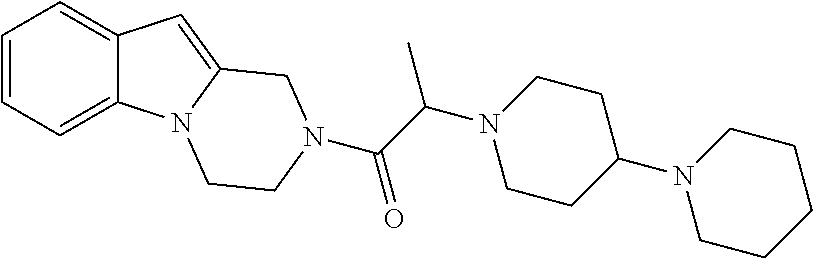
C1=CC=C2C(=C1)C=C1N2CCN(C(C(N2CCC(N3CCCCC3)CC2)C)=O)C1
